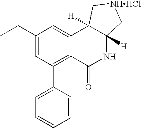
C1(CC)=CC(C2=CC=CC=C2)=C2C(=C1)C1([H])C([H])(NC2=O)C[NHHCl]C1
